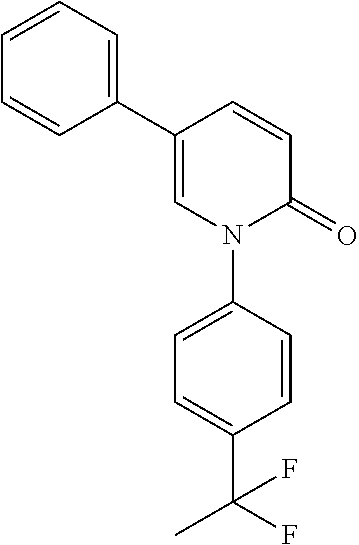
N1(C2=CC=C(C(C)(F)F)C=C2)C(=O)C=CC(C2=CC=CC=C2)=C1
